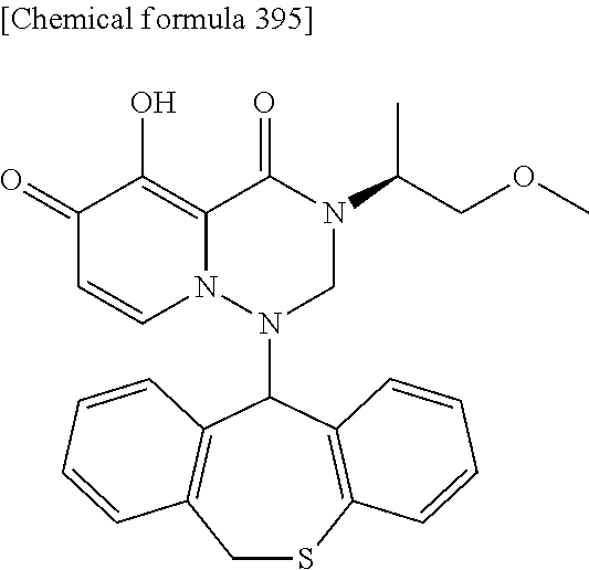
C1(=O)C=CN2C(=C1O)C(=O)N(C(COC)C)CN2C1C2=C(CSC3=C1C=CC=C3)C=CC=C2
